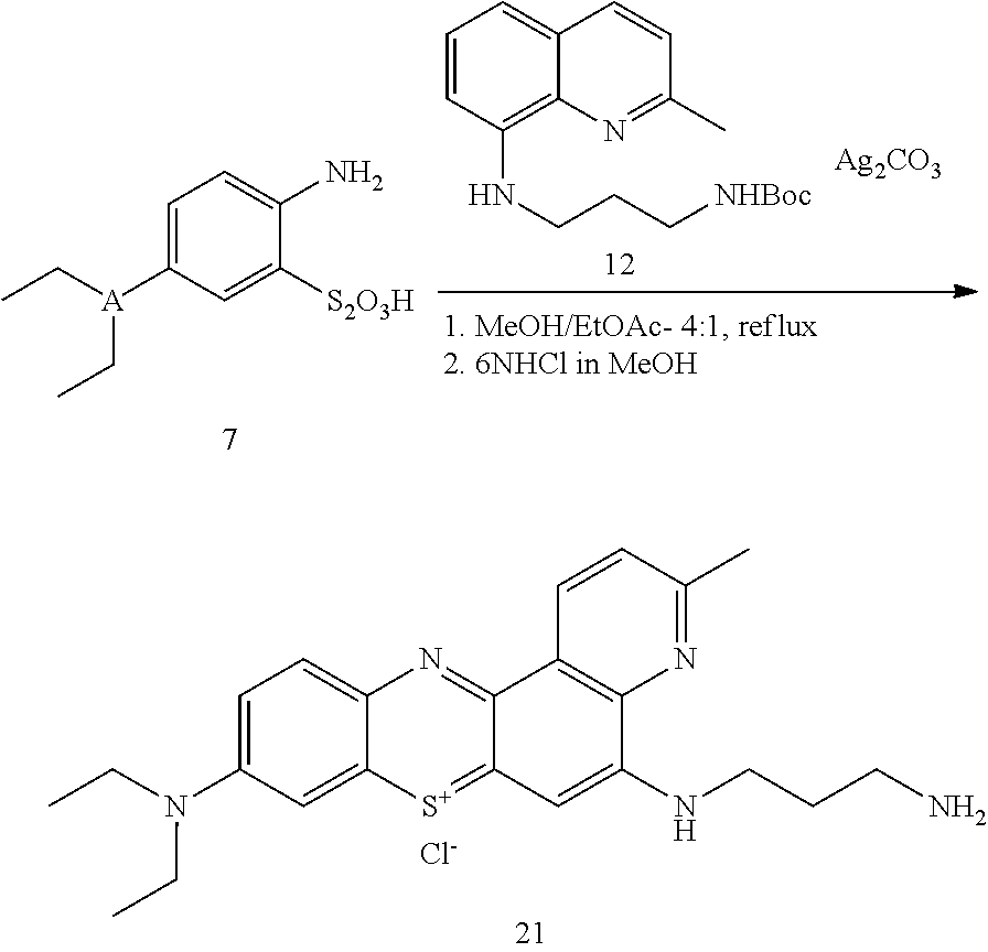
C1=CC(NCCC[NHBoc])=C2C(=C1)C=CC(C)=N2.[Ag2CO3].C1=C([A](CC)CC)C=C([S2O3H])C(N)=C1.C1=C(N(CC)CC)C=C2C(=C1)N=C1C(=[S+]2)C=C(NCCCN)C2=C1C=CC(C)=N2.[Cl-]
